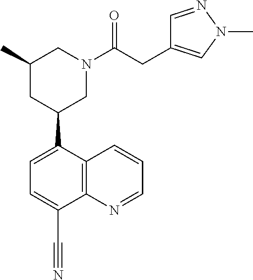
C1(C2CN(C(CC3=CN(C)N=C3)=O)CC(C)C2)=CC=C(C#N)C2=C1C=CC=N2
